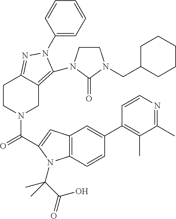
C1(N2C(N3CCN(CC4CCCCC4)C3=O)=C3CN(C(=O)C4=CC5=C(C=CC(C6=C(C)C(C)=NC=C6)=C5)N4C(C(=O)O)(C)C)CCC3=N2)=CC=CC=C1
